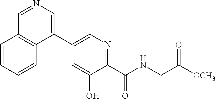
C1=CC=CC2=C1C=NC=C2C1=CN=C(C(NCC([OCH3])=O)=O)C(O)=C1
